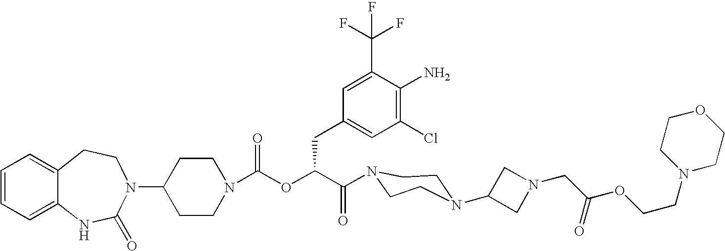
C12=CC=CC=C1NC(=O)N(C1CCN(C(OC(C(=O)N3CCN(C4CN(CC(OCCN5CCOCC5)=O)C4)CC3)CC3=CC(Cl)=C(N)C(C(F)(F)F)=C3)=O)CC1)CC2
